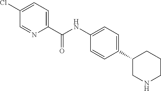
C1(C(NC2=CC=C(C3CNCCC3)C=C2)=O)=CC=C(Cl)C=N1
